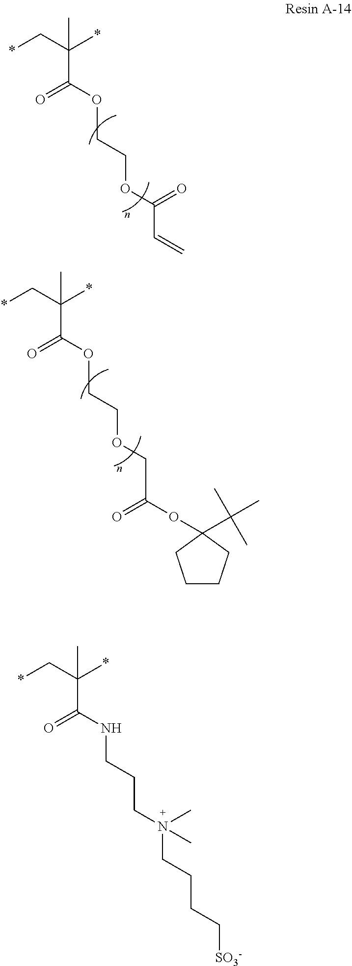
*CC(*)(C(OCCOC(=O)C=C)=O)C.*CC(*)(C(OCCOCC(OC1(C(C)(C)C)CCCC1)=O)=O)C.*CC(*)(C(NCCCN(CCCC[SO3-])(C)C)=O)C
